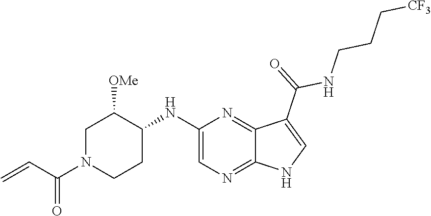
C1N(C(C=C)=O)CCC(NC2=CN=C3C(=N2)C(C(=O)NCCC[CF3])=CN3)C1[OMe]
